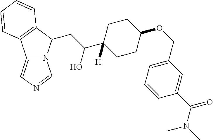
C12=CN=CN1C(CC(C1([H])CCC(OCC3=CC=CC(C(N(C)C)=O)=C3)CC1)O)C1=C2C=CC=C1
